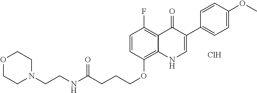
C1=CC(OCCCC(NCCN2CCOCC2)=O)=C2C(=C1F)C(=O)C(C1=CC=C(OC)C=C1)=CN2.Cl
